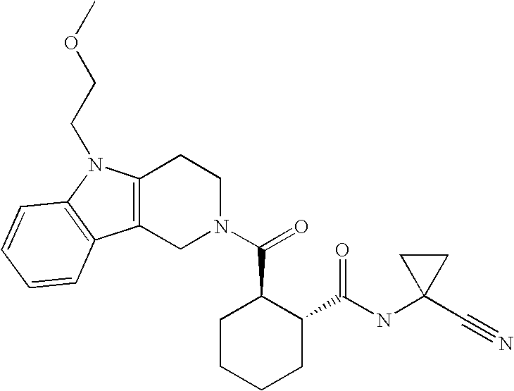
C12=C(CN(C(=O)C3CCCCC3C(NC3(C#N)CC3)=O)CC1)C1=C(N2CCOC)C=CC=C1
